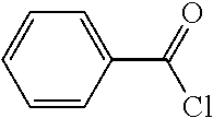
C1=CC(C(=O)Cl)=CC=C1
